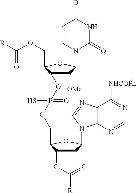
C1([OMe])C(OP(OCC2C(OC([R])=O)CC(N3C4=C(N=C3)C([NHCOPh])=NC=N4)O2)(S)=O)C(COC([R])=O)OC1N1C(=O)NC(=O)C=C1
